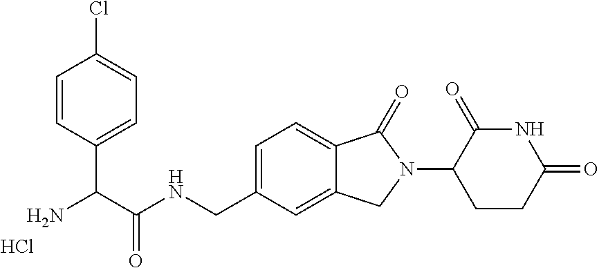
NC(C1=CC=C(Cl)C=C1)C(NCC1=CC=C2C(=C1)CN(C1CCC(=O)NC1=O)C2=O)=O.Cl
